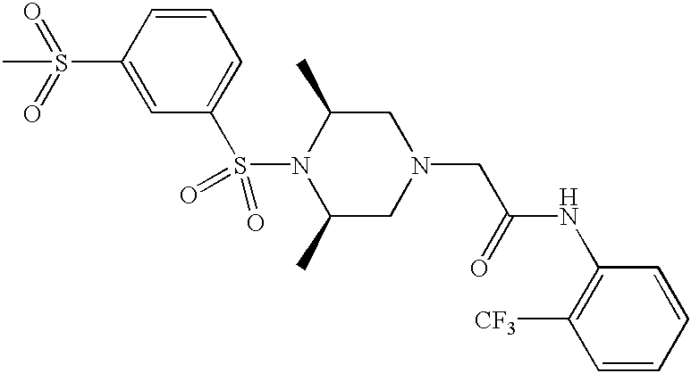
N1(S(C2=CC=CC(S(=O)(=O)C)=C2)(=O)=O)C(C)CN(CC(=O)NC2=C([CF3])C=CC=C2)CC1C
